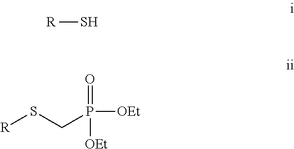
[R]S.[R]SCP(=O)([OEt])[OEt]
